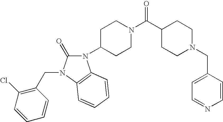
C1CC(C(N2CCC(N3C(=O)N(CC4=C(Cl)C=CC=C4)C4=C3C=CC=C4)CC2)=O)CCN1CC1=CC=NC=C1
